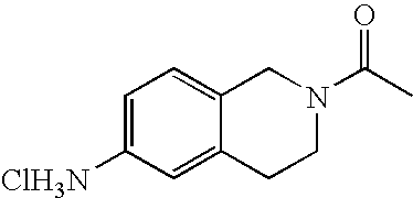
C1=C([ClH3N])C=C2C(=C1)CN(C(C)=O)CC2
